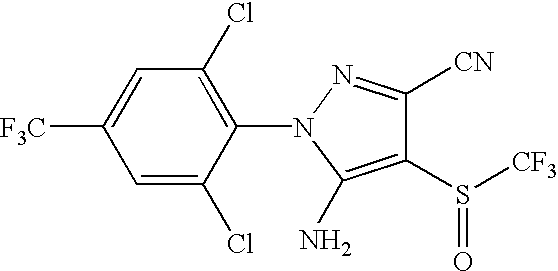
C1(S([CF3])=O)=C(N)N(C2=C(Cl)C=C([F3C])C=C2Cl)N=C1[CN]
